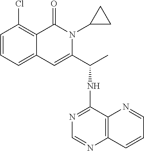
C1=CC=C2C(=C1Cl)C(=O)N(C1CC1)C(C(C)NC1=NC=NC3=C1N=CC=C3)=C2
